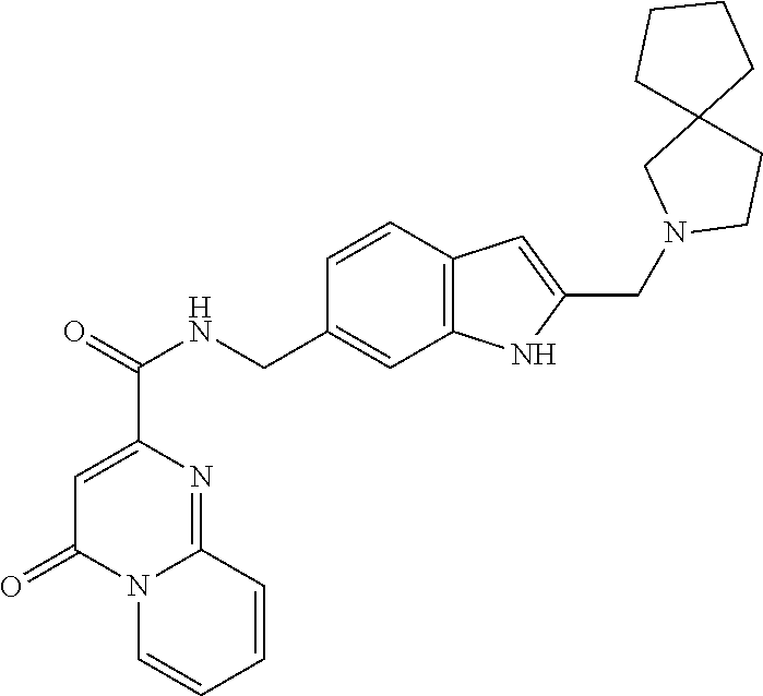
C1=C(C(=O)NCC2=CC3=C(C=C2)C=C(CN2CCC4(C2)CCCC4)N3)N=C2N(C1=O)C=CC=C2
